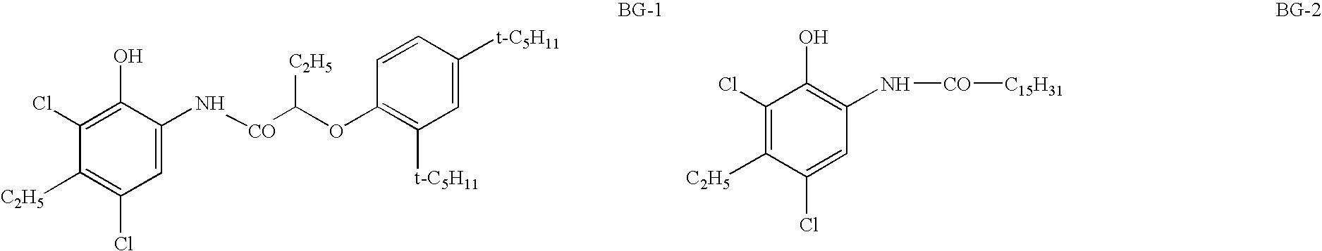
C1=C(N[CO]C([C2H5])OC2=C([t-C5H11])C=C([t-C5H11])C=C2)C(O)=C(Cl)C([C2H5])=C1Cl.C1=C(Cl)C([C2H5])=C(Cl)C(O)=C1N[CO][C15H31]
